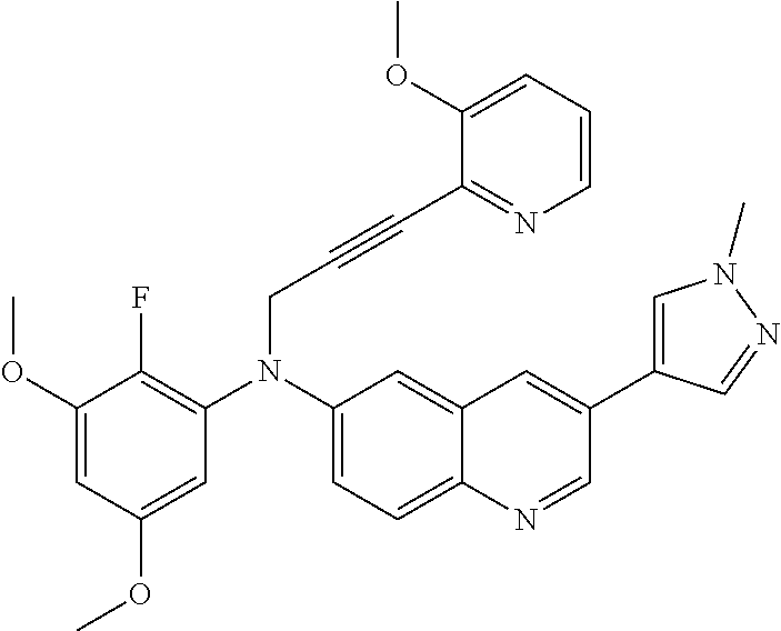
C1(OC)=CC(OC)=CC(N(C2=CC=C3C(=C2)C=C(C2=CN(C)N=C2)C=N3)CC#CC2=NC=CC=C2OC)=C1F
